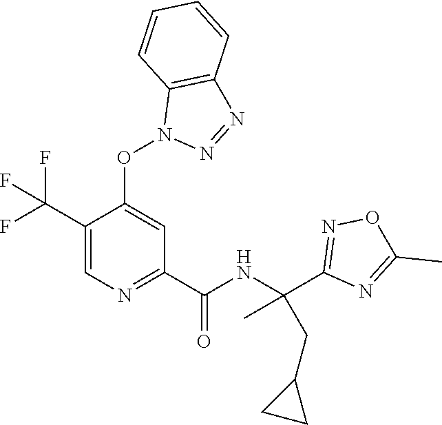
C1(C(F)(F)F)=CN=C(C(=O)NC(CC2CC2)(C2=NOC(C)=N2)C)C=C1ON1N=NC2=C1C=CC=C2
